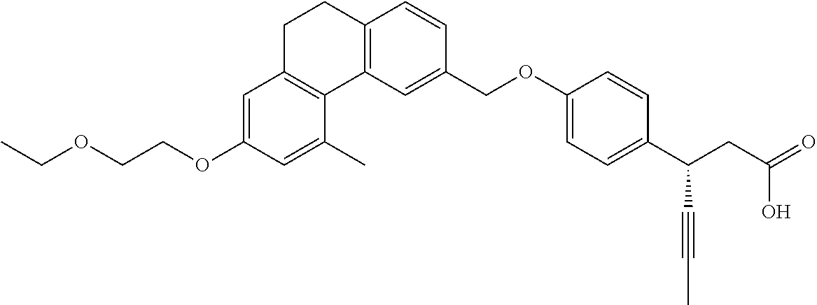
C1=CC(COC2=CC=C(C(CC(=O)O)C#CC)C=C2)=CC2=C1CCC1=C2C(C)=CC(OCCOCC)=C1
